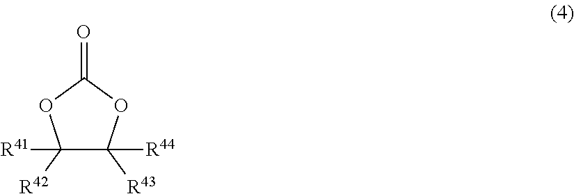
C1([R42])([R41])C([R43])([R44])OC(=O)O1
